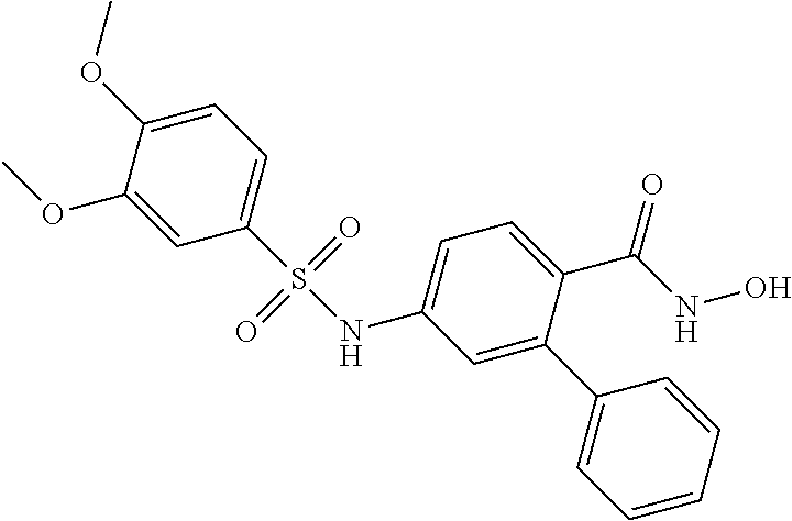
C1=C(OC)C(OC)=CC(S(NC2=CC=C(C(NO)=O)C(C3=CC=CC=C3)=C2)(=O)=O)=C1
